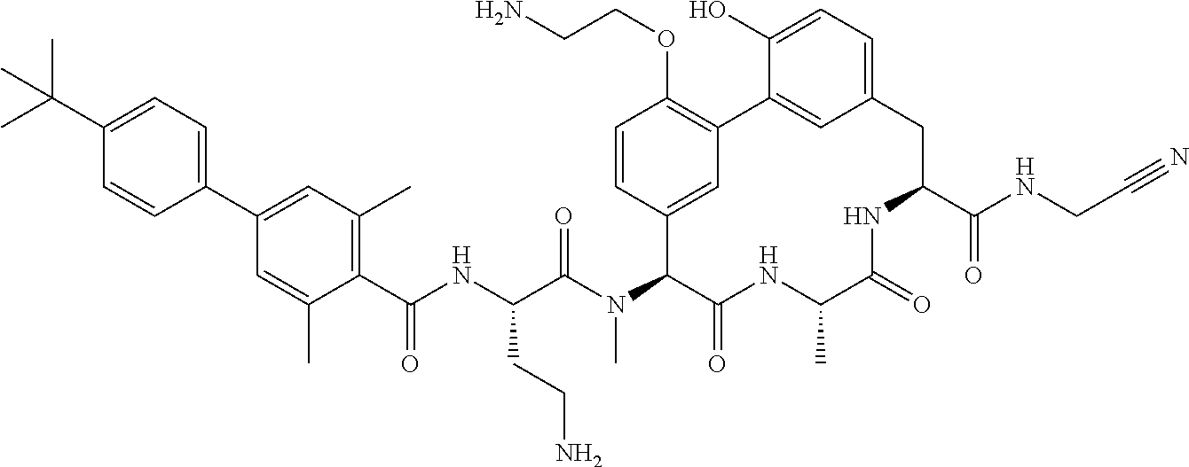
C1(C(NC(C(N(C2C(=O)NC(C)C(=O)NC(C(NCC#N)=O)CC3=CC=C(O)C(=C3)C3=C(OCCN)C=CC2=C3)C)=O)CCN)=O)=C(C)C=C(C2=CC=C(C(C)(C)C)C=C2)C=C1C
